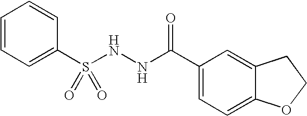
C1=CC=C(S(NNC(=O)C2=CC=C3C(=C2)CCO3)(=O)=O)C=C1
